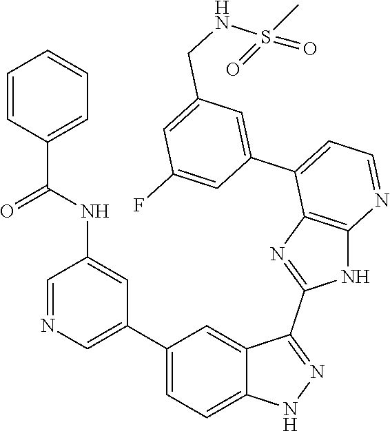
C1=NC=C(C2=CC=C3C(=C2)C(C2=NC4=C(N2)N=CC=C4C2=CC(CNS(=O)(C)=O)=CC(F)=C2)=NN3)C=C1NC(C1=CC=CC=C1)=O
